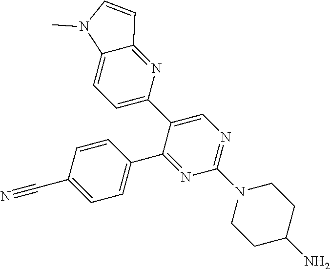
C1=CC(C#N)=CC=C1C1=NC(N2CCC(N)CC2)=NC=C1C1=CC=C2C(=N1)C=CN2C
